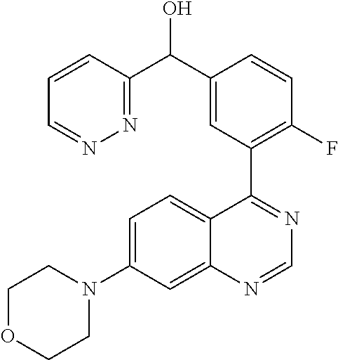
C1=CC(C(C2=CC(C3=NC=NC4=CC(N5CCOCC5)=CC=C34)=C(F)C=C2)O)=NN=C1
